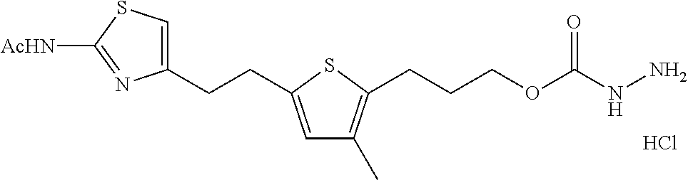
Cl.C1(CCC2=CC(C)=C(CCCOC(NN)=O)S2)=CSC([AcHN])=N1
